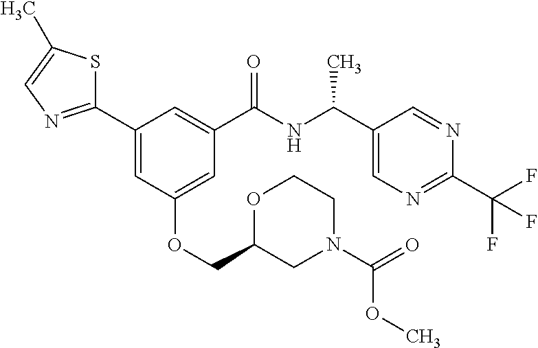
C1(C2=CC(OCC3CN(C(=O)OC)CCO3)=CC(C(NC(C3=CN=C(C(F)(F)F)N=C3)C)=O)=C2)=NC=C(C)S1
